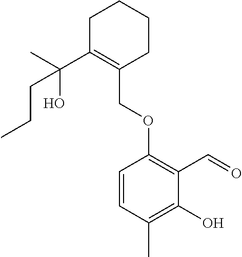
C1C(C(C)(O)CCC)=C(COC2=C(C=O)C(O)=C(C)C=C2)CCC1
